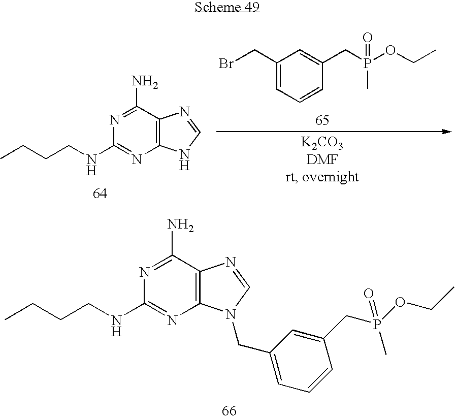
C12=C(C(N)=NC(NCCCC)=N1)N=CN2CC1=CC=CC(CP(OCC)(=O)C)=C1.C12=C(C(N)=NC(NCCCC)=N1)N=CN2.C1(CBr)=CC=CC(CP(OCC)(=O)C)=C1
